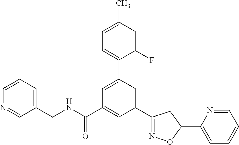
C1(CNC(C2=CC(C3=NOC(C4=CC=CC=N4)C3)=CC(C3=CC=C(C)C=C3F)=C2)=O)=CC=CN=C1
